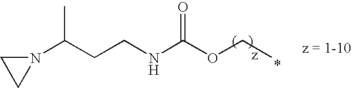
N1(C(CCNC(OCC)=O)C)CC1
